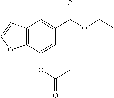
C12=C(C(OC(=O)C)=CC(C(OCC)=O)=C1)OC=C2
